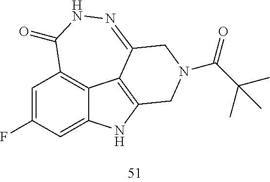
C1=C(F)C=C2C3=C1C(=O)NN=C1C3=C(N2)CN(C(C(C)(C)C)=O)C1
